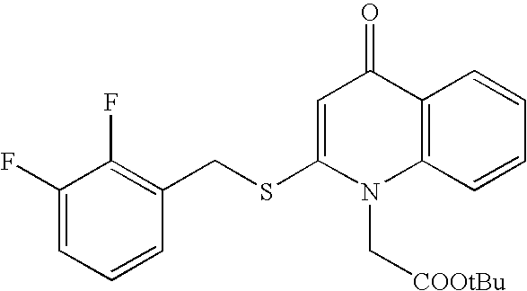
C1(F)=CC=CC(CSC2=CC(=O)C3=C(N2C[COOtBu])C=CC=C3)=C1F
